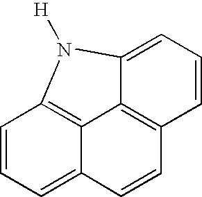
C12=C3C=CC=C1N([H])C1=C2C(=CC=C1)C=C3
